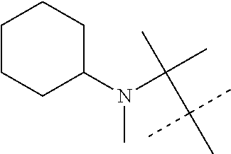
C1CCC(N(C(C)(C)C(C)(C)C)C)CC1
